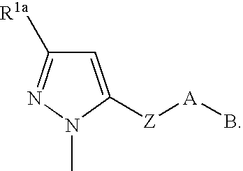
N1=C([R1a])C=C([Z][A]B)N1C
